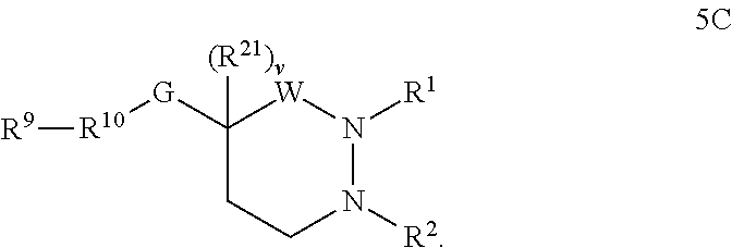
C1([G][R10][R9])([(R21)v])CCN([R2])N([R1])[W]1
